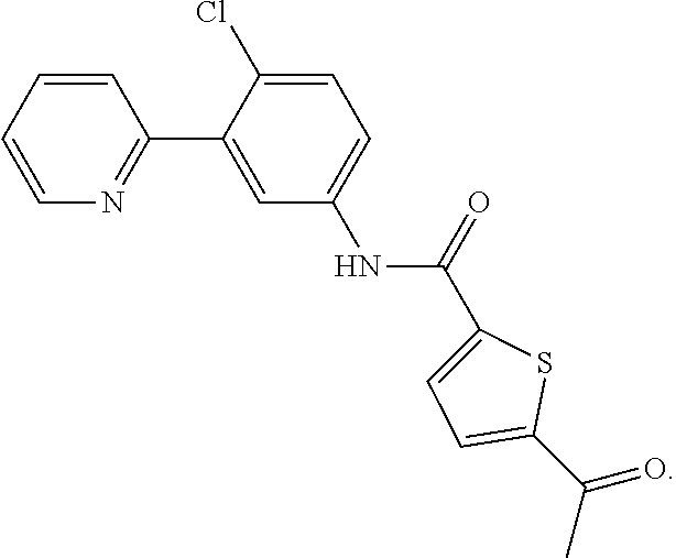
C1=CC=CN=C1C1=CC(NC(=O)C2=CC=C(C(C)=O)S2)=CC=C1Cl
